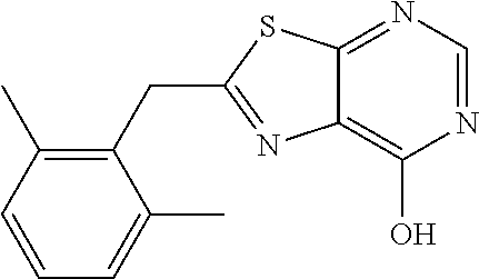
C1(CC2=NC3=C(O)N=CN=C3S2)=C(C)C=CC=C1C
